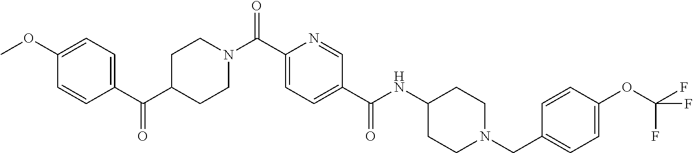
COC1=CC=C(C(C2CCN(C(C3=CC=C(C(NC4CCN(CC5=CC=C(OC(F)(F)F)C=C5)CC4)=O)C=N3)=O)CC2)=O)C=C1
